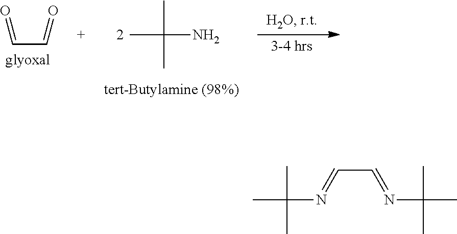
CC(C)(C)N.C(C=O)=O.CC(N=CC=NC(C)(C)C)(C)C
